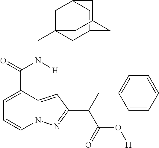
C1=C(C(=O)N([H])CC23CC4CC(C2)CC(C4)C3)C2=CC(C(C(=O)O[H])CC3=CC=CC=C3)=NN2C=C1
